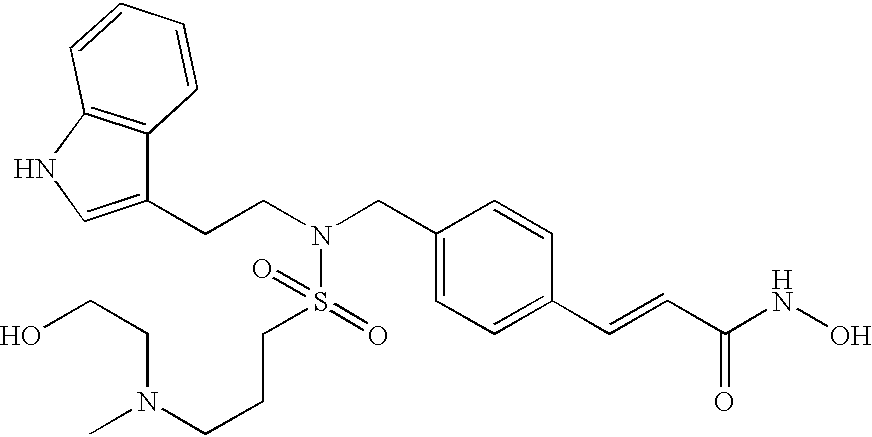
CN(CCO)CCCS(N(CCC1=CNC2=C1C=CC=C2)CC1=CC=C(C=CC(NO)=O)C=C1)(=O)=O
